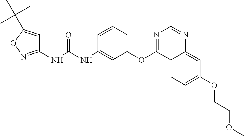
C1(NC(NC2=CC(OC3=NC=NC4=CC(OCCOC)=CC=C34)=CC=C2)=O)=NOC(C(C)(C)C)=C1
